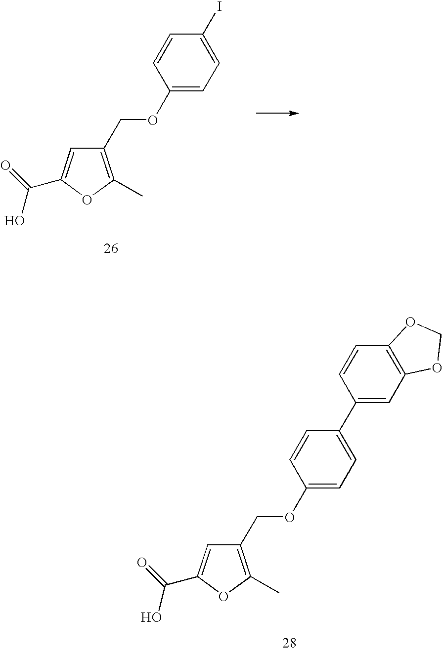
C1(COC2=CC=C(I)C=C2)=C(C)OC(C(O)=O)=C1.C1(COC2=CC=C(C3=CC4=C(C=C3)OCO4)C=C2)=C(C)OC(C(O)=O)=C1
